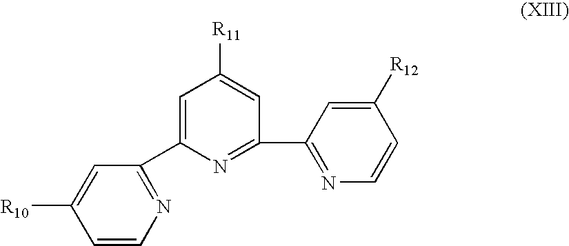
C1=C([R10])C=CN=C1C1=CC([R11])=CC(C2=NC=CC([R12])=C2)=N1
